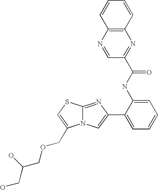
N12C(=NC(C3=CC=CC=C3NC(C3=NC4=C(N=C3)C=CC=C4)=O)=C1)SC=C2COCC(CO)O
